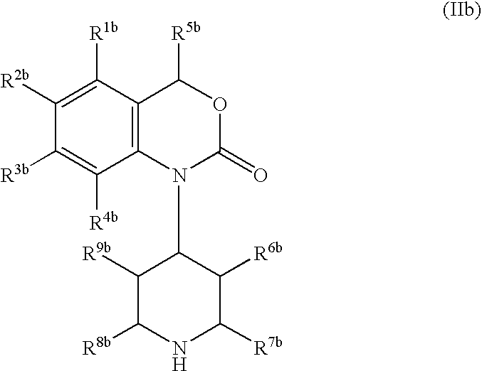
C1([R1b])=C([R2b])C([R3b])=C([R4b])C2=C1C([R5b])OC(=O)N2C1C([R9b])C([R8b])NC([R7b])C1[R6b]
